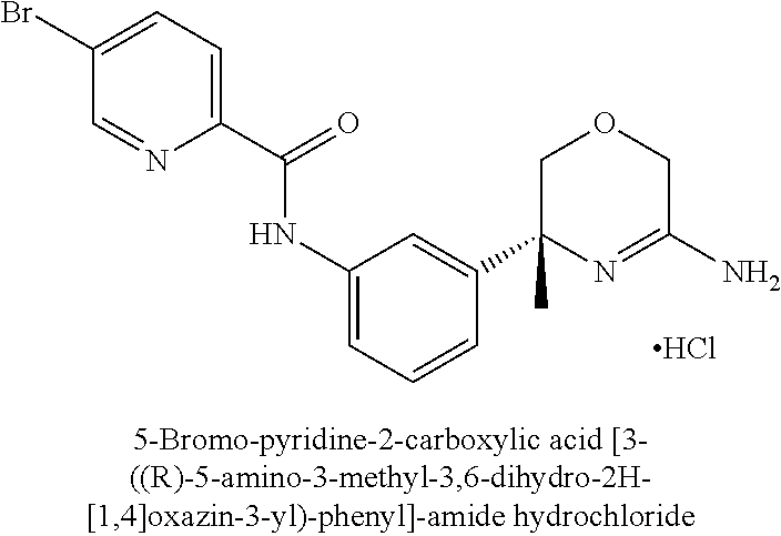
C1(C(=O)NC2=CC=CC(C3(C)N=C(N)COC3)=C2)=CC=C(Br)C=N1.Cl
